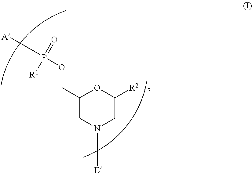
C1(COP(=O)([R1])[A])CN([E])CC([R2])O1
